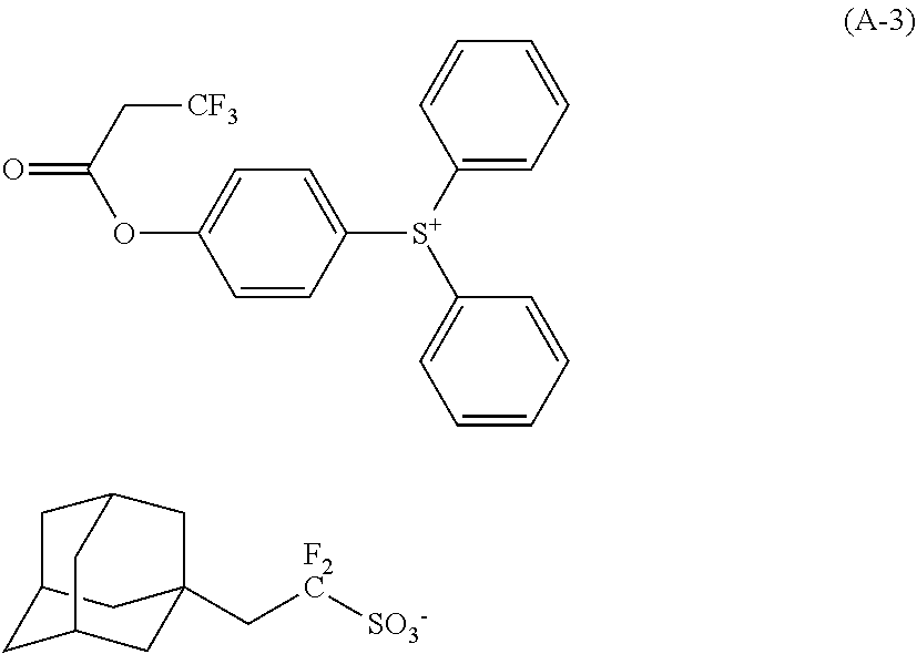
C1=CC([S+](C2=CC=CC=C2)C2=CC=CC=C2)=CC=C1OC(=O)C[CF3].C12CC3CC(C[F2C][SO3-])(C1)CC(C2)C3
